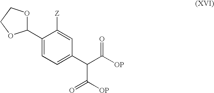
C1(C2=CC=C(C(C([OP])=O)C(=O)[OP])C=C2[Z])OCCO1
